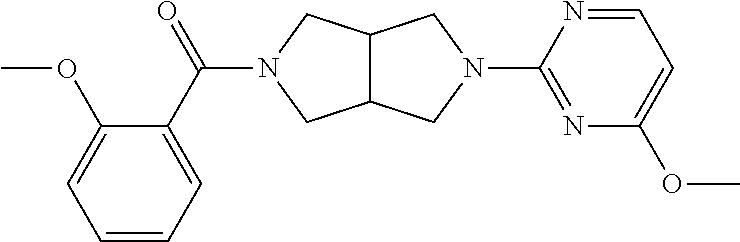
C12C(CN(C(C3=CC=CC=C3OC)=O)C1)CN(C1=NC(OC)=CC=N1)C2
